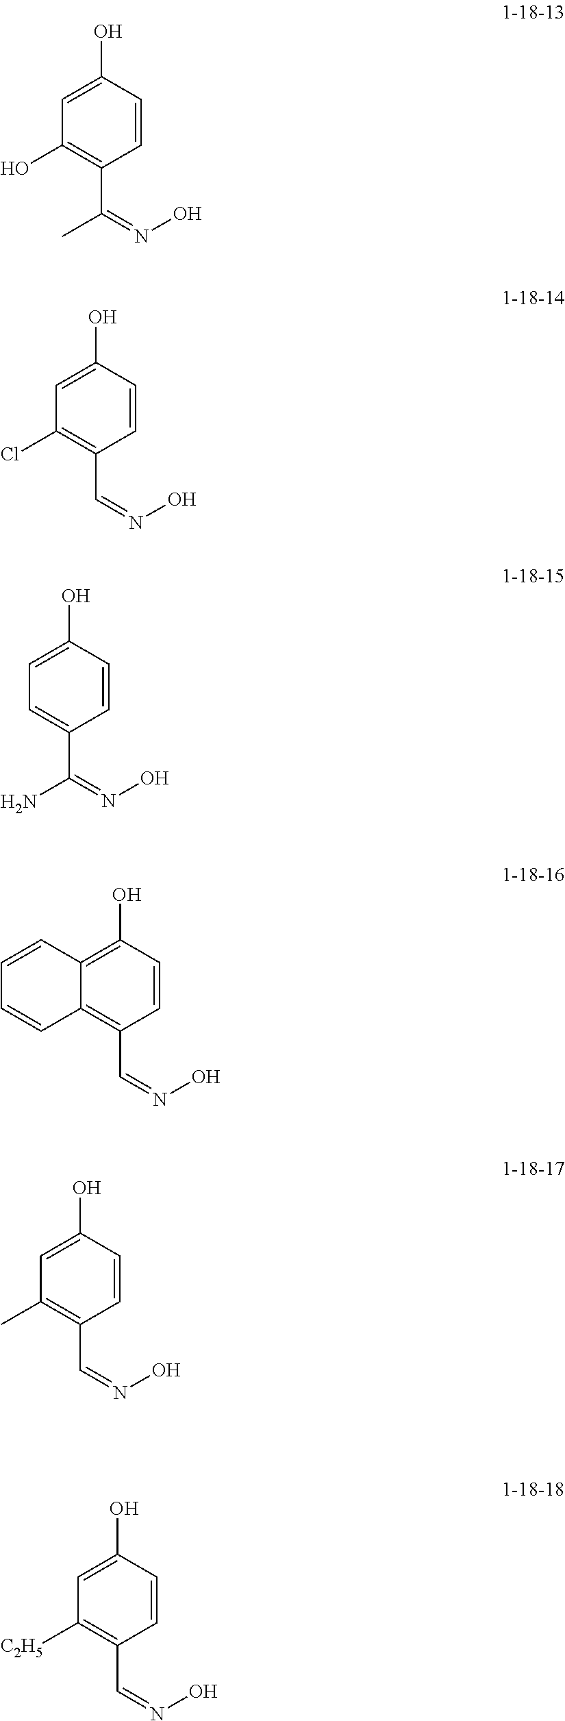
C1=C(O)C=CC(C(=NO)C)=C1O.C1=C(O)C=CC(C=NO)=C1Cl.C1=C(O)C=CC(C(=NO)N)=C1.C12=C(O)C=CC(C=NO)=C1C=CC=C2.C1=C(O)C=CC(C=NO)=C1C.C1=C(O)C=CC(C=NO)=C1[C2H5]
